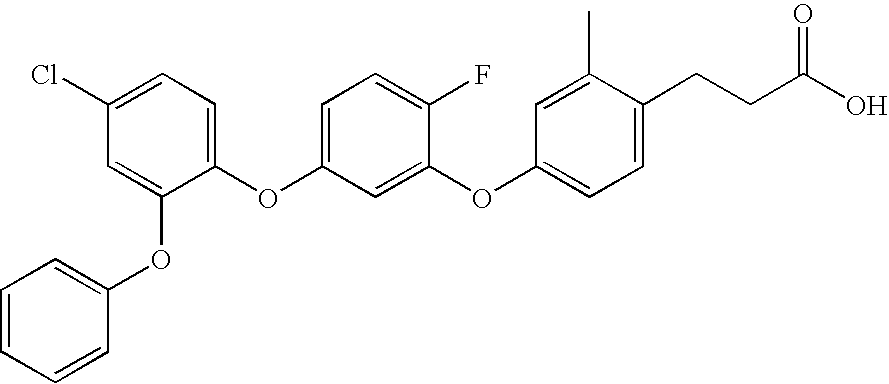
C1=C(OC2=CC=CC=C2)C(OC2=CC=C(F)C(OC3=CC=C(CCC(O)=O)C(C)=C3)=C2)=CC=C1Cl
